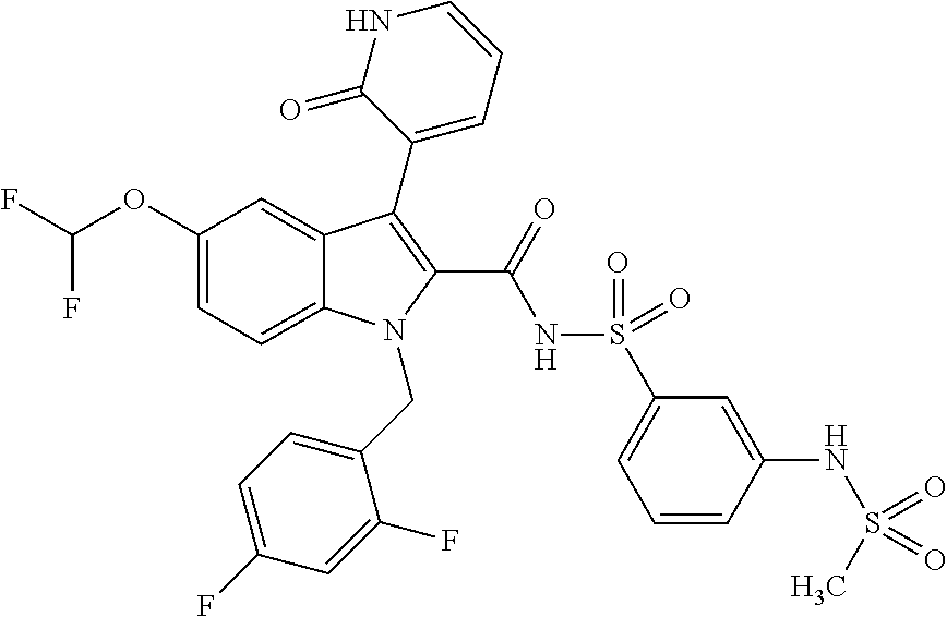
C12=CC=C(OC(F)F)C=C1C(C1=CC=CNC1=O)=C(C(=O)NS(C1=CC=CC(NS(=O)(C)=O)=C1)(=O)=O)N2CC1=CC=C(F)C=C1F
